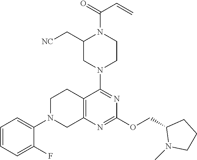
C12=C(N=C(OCC3N(C)CCC3)N=C1N1CCN(C(=O)C=C)C(C[NC])C1)CN(C1=CC=CC=C1F)CC2
